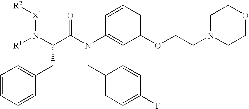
[R1]N(C(C(N(C1=CC(OCCN2CCOCC2)=CC=C1)CC1=CC=C(F)C=C1)=O)CC1=CC=CC=C1)[X1][R2]
